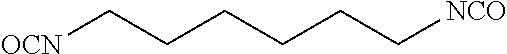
[OCN]CCCCCC[NCO]
